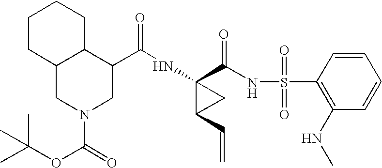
N(C1(C(NS(C2=C(NC)C=CC=C2)(=O)=O)=O)C(C=C)C1)C(=O)C1C2C(CN(C(=O)OC(C)(C)C)C1)CCCC2
